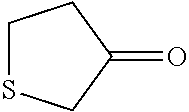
C1SCC(=O)C1
